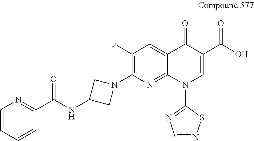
C1(F)=C(N2CC(NC(C3=NC=CC=C3)=O)C2)N=C2C(=C1)C(=O)C(C(O)=O)=CN2C1=NC=NS1
